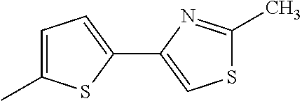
C1=C(C)SC(C2=CSC(C)=N2)=C1
